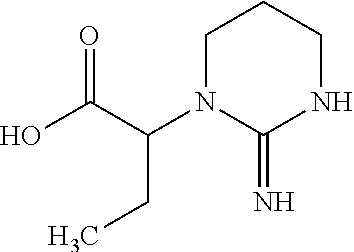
OC(C(N1C(=N)NCCC1)CC)=O
